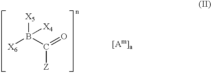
[X6]B(C(=O)[Z])([X5])[X4]
